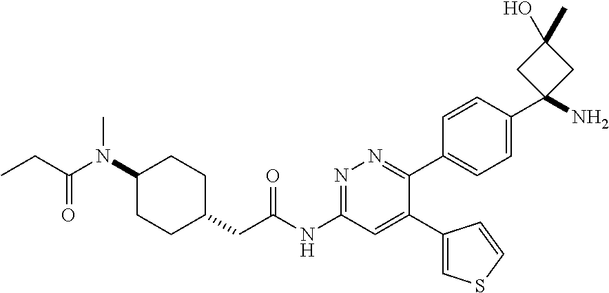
C1(N(C(CC)=O)C)CCC(CC(NC2=NN=C(C3=CC=C(C4(N)CC(C)(O)C4)C=C3)C(C3=CSC=C3)=C2)=O)CC1
